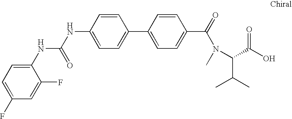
C1=C(NC(=O)NC2=CC=C(F)C=C2F)C=CC(C2=CC=C(C(N(C)C(C(C)C)C(O)=O)=O)C=C2)=C1
